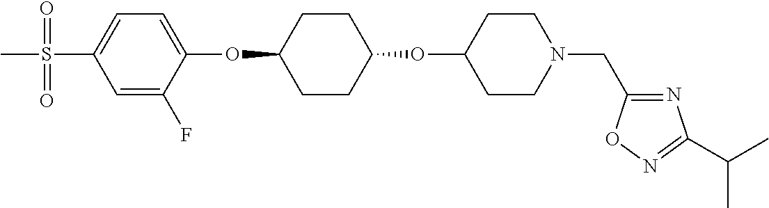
C1=C(F)C(OC2CCC(OC3CCN(CC4=NC(C(C)C)=NO4)CC3)CC2)=CC=C1S(C)(=O)=O
